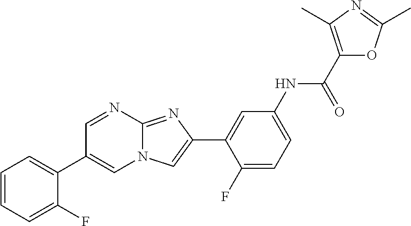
C1=NC2=NC(C3=CC(NC(C4=C(C)N=C(C)O4)=O)=CC=C3F)=CN2C=C1C1=CC=CC=C1F
